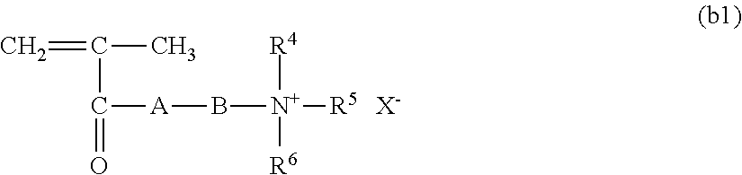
C=C(C)C(=O)[A]B[N+]([R5])([R4])[R6].[X-]
